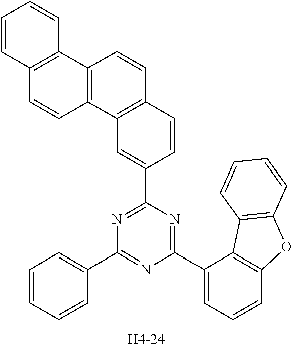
C1(C2=CC=CC=C2)=NC(C2=CC=CC3=C2C2=C(O3)C=CC=C2)=NC(C2=CC3=C(C=C2)C=CC2=C3C=CC3=C2C=CC=C3)=N1.[H4-24]
